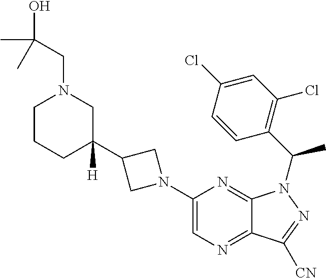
C1CCC(C2CN(C3=CN=C4C(=N3)N(C(C3=C(Cl)C=C(Cl)C=C3)C)N=C4[CN])C2)([H])CN1CC(O)(C)C
